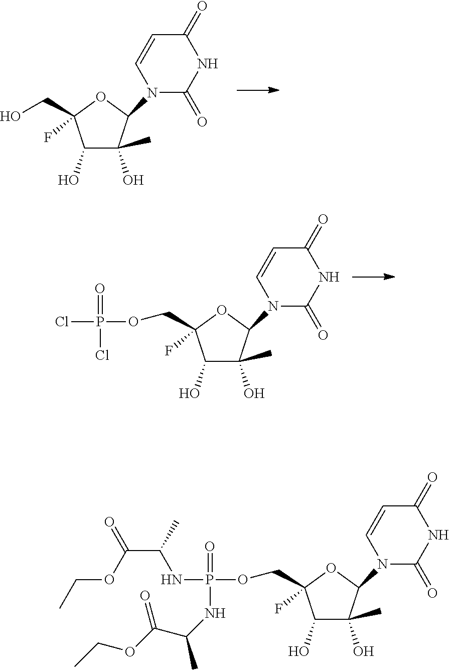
C(OC(C(C)NP(=O)(NC(C(OCC)=O)C)OCC1(F)C(O)C(O)(C)C(N2C(=O)NC(=O)C=C2)O1)=O)C.C(C1(F)C(O)C(O)(C)C(N2C(=O)NC(=O)C=C2)O1)O.ClP(=O)(Cl)OCC1(F)C(O)C(O)(C)C(N2C(=O)NC(=O)C=C2)O1
